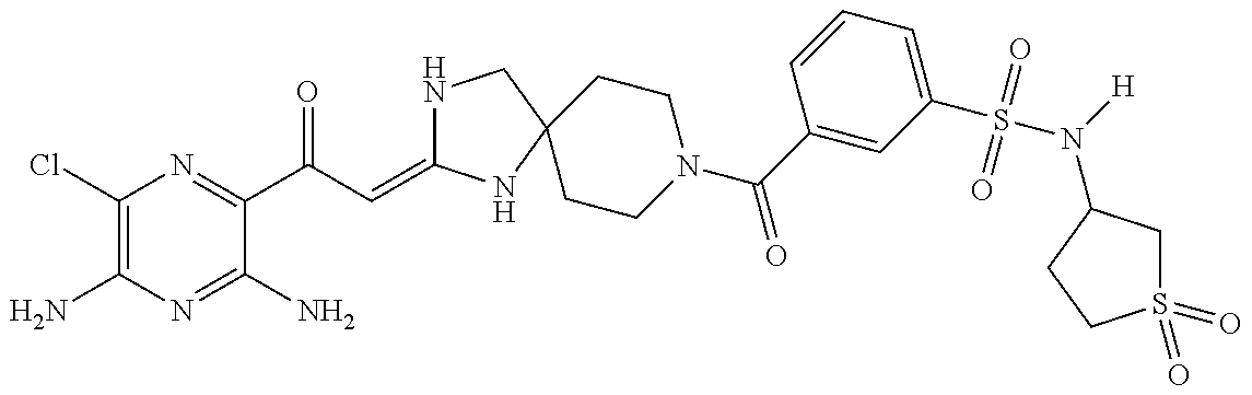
C1(Cl)=C(N)N=C(N)C(C(C=C2NCC3(N2)CCN(C(=O)C2=CC(S(=O)(=O)N([H])C4CS(=O)(=O)CC4)=CC=C2)CC3)=O)=N1
